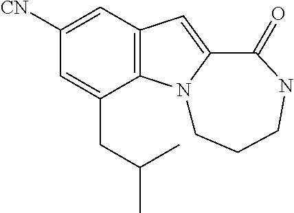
C1([CN])=CC2=C(C(CC(C)C)=C1)N1C(=C2)C(=O)NCCC1
